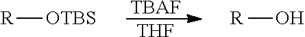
[TBAF].[THF].[R][OTBS].[R]O
